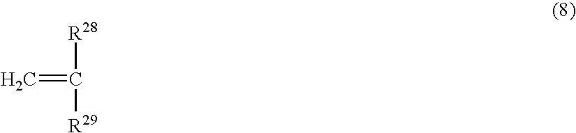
[R28]C([R29])=C
